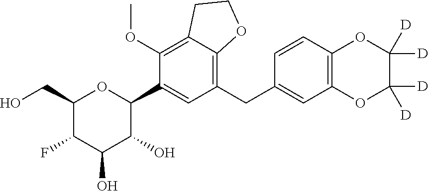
C12=C(OC([D])([D])C([D])([D])O1)C=C(CC1=C3C(=C(OC)C(C4OC(CO)C(F)C(O)C4O)=C1)CCO3)C=C2
